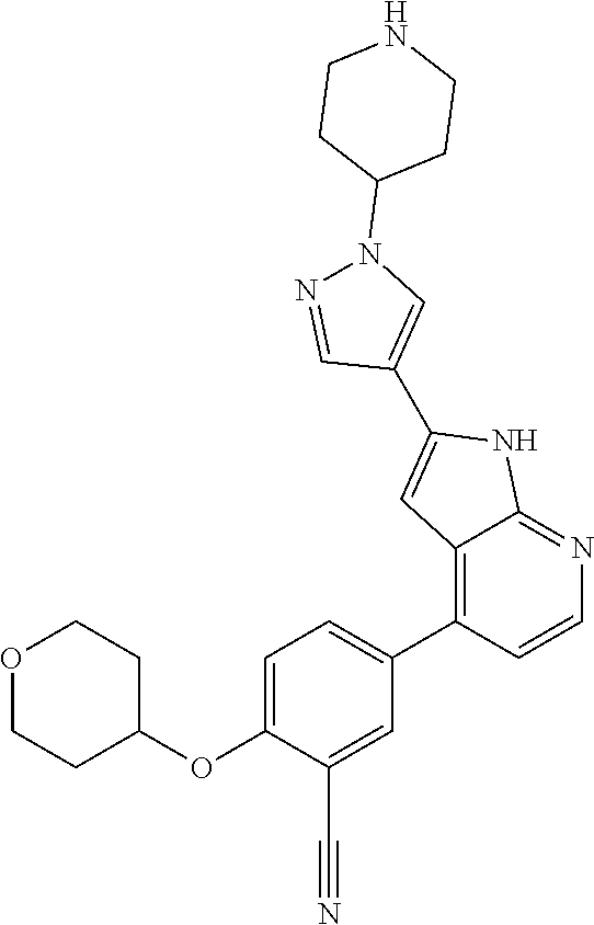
C1=C(OC2CCOCC2)C(C#N)=CC(C2=C3C(=NC=C2)NC(C2=CN(C4CCNCC4)N=C2)=C3)=C1
